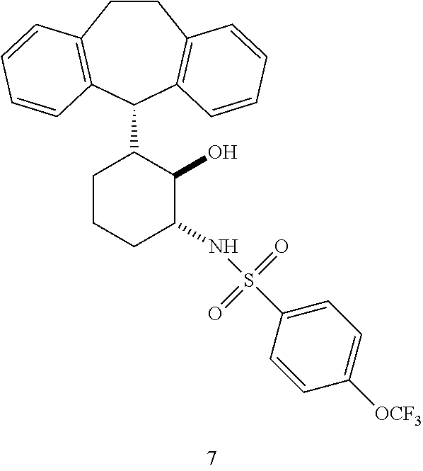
C1CC2=C(C(C3CCCC(NS(C4=CC=C([OCF3])C=C4)(=O)=O)C3O)C3=C1C=CC=C3)C=CC=C2
